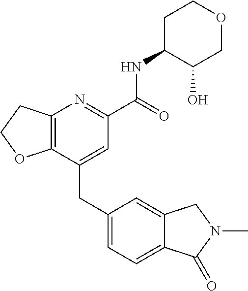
C12=C(CCO1)N=C(C(NC1C(O)COCC1)=O)C=C2CC1=CC=C2C(=C1)CN(C)C2=O
